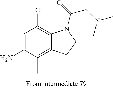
C1=C(N)C(C)=C2C(=C1Cl)N(C(=O)CN(C)C)CC2
